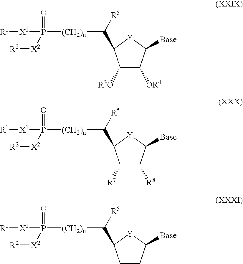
C1([R3O])C([OR4])C([Base])[Y]C1C([(CH2)n]P([X2][R2])(=O)[X1][R1])[R5].C1([R7])C([R8])C([Base])[Y]C1C([(CH2)n]P([X2][R2])(=O)[X1][R1])[R5].C1=CC([Base])[Y]C1C([(CH2)n]P([X2][R2])(=O)[X1][R1])[R5]
